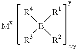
[R4]B([R3])([R1])[R2]
